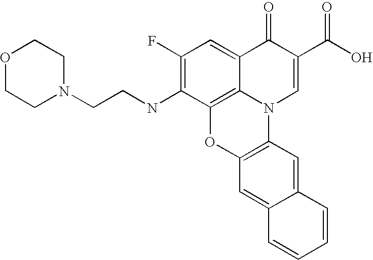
C12=C3C(=CC(F)=C1NCCN1CCOCC1)C(=O)C(C(O)=O)=CN3C1=C(O2)C=C2C(=C1)C=CC=C2
